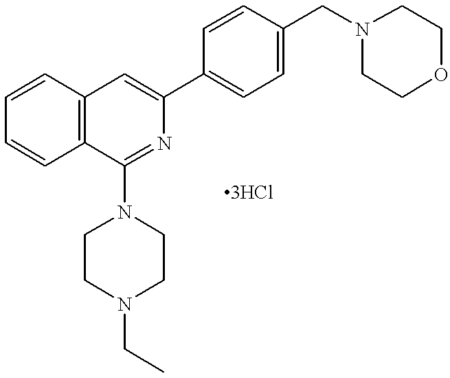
C12=C(C=CC=C1)C(N1CCN(CC)CC1)=NC(C1=CC=C(CN3CCOCC3)C=C1)=C2
